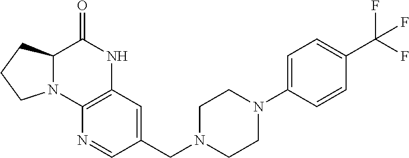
C1=C(N2CCN(CC3=CC4=C(N=C3)N3C(C(=O)N4)CCC3)CC2)C=CC(C(F)(F)F)=C1
